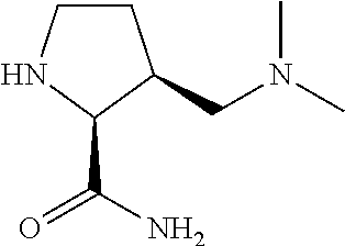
C1CNC(C(N)=O)C1CN(C)C
